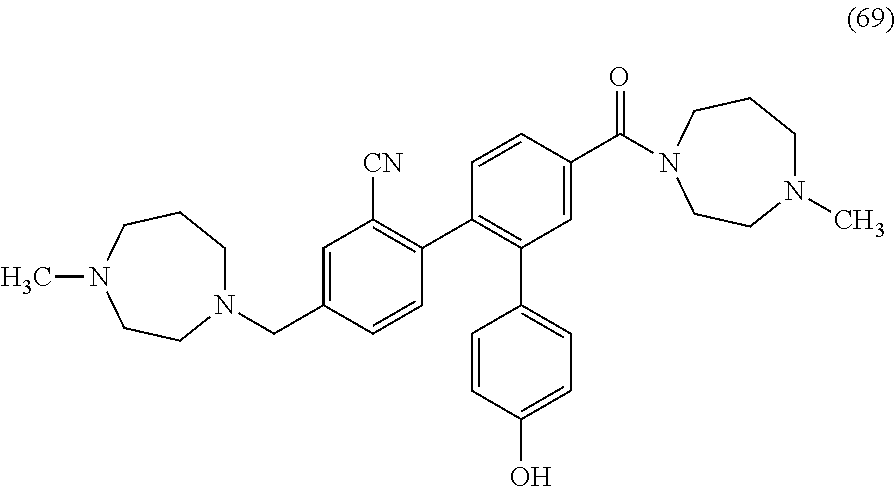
C1=C(C(=O)N2CCCN(C)CC2)C=CC(C2=C([CN])C=C(CN3CCCN(C)CC3)C=C2)=C1C1=CC=C(O)C=C1
